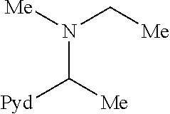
C(N([Me])C[Me])([Me])[Pyd]
